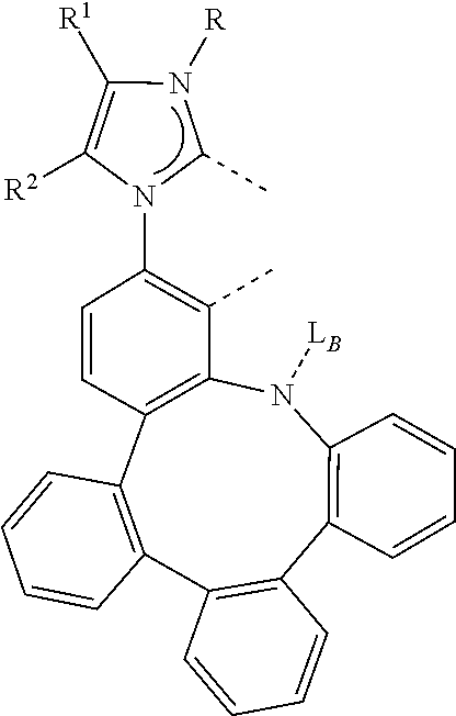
C1([R1])=C([R2])N(C2=C(C)C3=C(C4=C(C5=C(C6=C(N3[LB])C=CC=C6)C=CC=C5)C=CC=C4)C=C2)C(C)N1[R]
